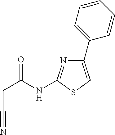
C1(C2=CC=CC=C2)=CSC(NC(CC#N)=O)=N1
